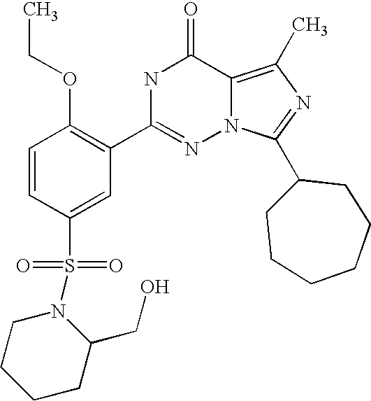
C1=CC(S(N2C(CO)CCCC2)(=O)=O)=CC(C2=NN3C(=C(C)N=C3C3CCCCCC3)C(=O)N2)=C1OCC
